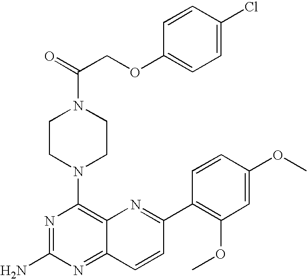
N1=C(N)N=C2C(=C1N1CCN(C(=O)COC3=CC=C(Cl)C=C3)CC1)N=C(C1=C(OC)C=C(OC)C=C1)C=C2
